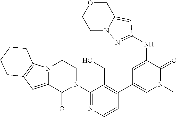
C1(N2CCN3C(=CC4=C3CCCC4)C2=O)=NC=CC(C2=CN(C)C(=O)C(NC3=NN4C(=C3)COCC4)=C2)=C1CO
